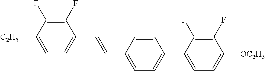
C1(F)=C(F)C([C2H5])=CC=C1C=CC1=CC=C(C2=CC=C([OC2H5])C(F)=C2F)C=C1
